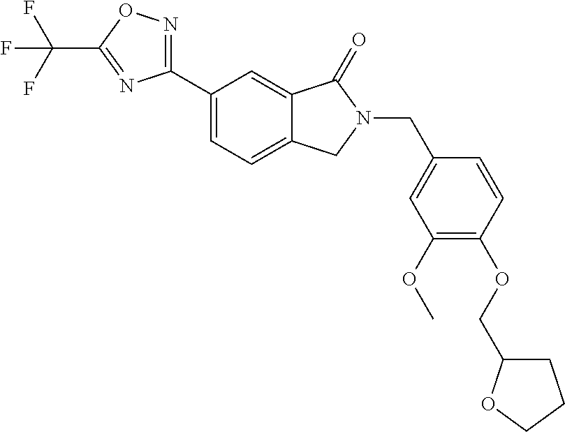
C(N1C(=O)C2=CC(C3=NOC(C(F)(F)F)=N3)=CC=C2C1)C1=CC(OC)=C(OCC2CCCO2)C=C1
